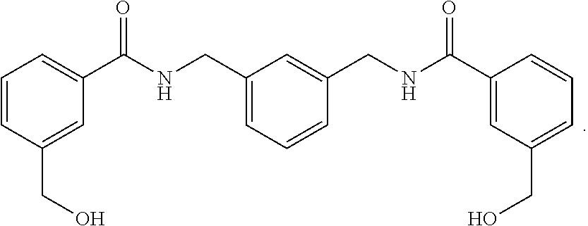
C(C1=CC=CC(CNC(C2=CC(CO)=CC=C2)=O)=C1)NC(C1=CC=CC(CO)=C1)=O
